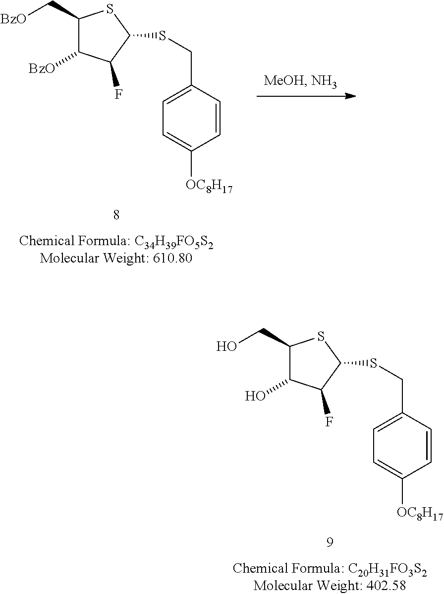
C1(C[BzO])C([BzO])C(F)C(SCC2=CC=C([OC8H17])C=C2)S1.C1(CO)C(O)C(F)C(SCC2=CC=C([OC8H17])C=C2)S1
